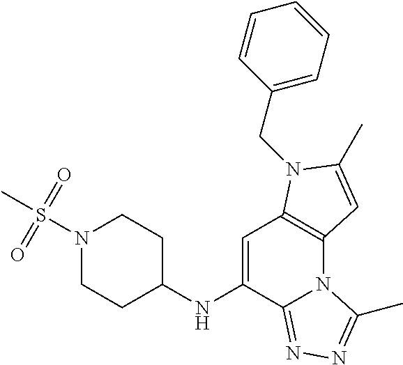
C1=C(NC2CCN(S(C)(=O)=O)CC2)C2=NN=C(C)N2C2=C1N(CC1=CC=CC=C1)C(C)=C2
